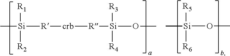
C[Si]([R][crb][R][Si](OC)([R3])[R4])([R1])[R2].[Si](OC)([R5])([R6])C
